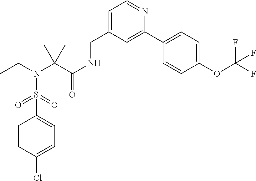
C1=CC(Cl)=CC=C1S(N(CC)C1(C(NCC2=CC=NC(C3=CC=C(OC(F)(F)F)C=C3)=C2)=O)CC1)(=O)=O
